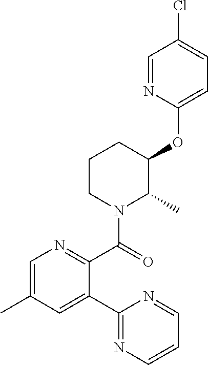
C1CN(C(=O)C2=NC=C(C)C=C2C2=NC=CC=N2)C(C)C(OC2=CC=C(Cl)C=N2)C1
